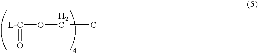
[L-C](OCC)=O
